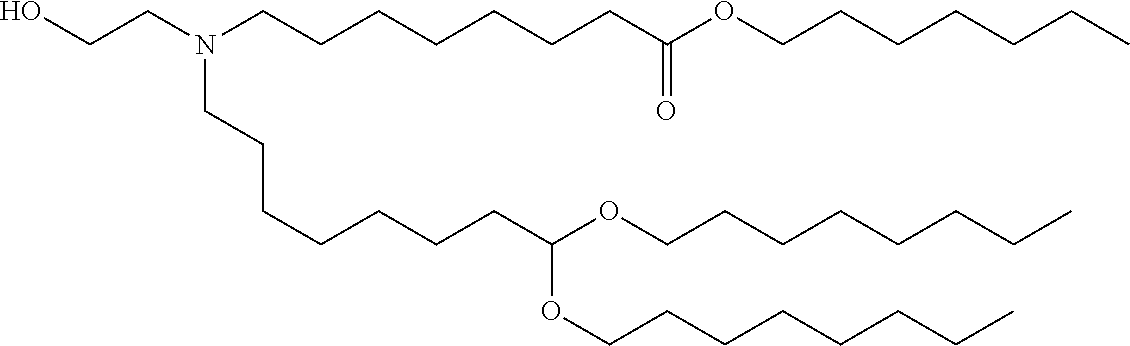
OCCN(CCCCCCCC(OCCCCCCC)=O)CCCCCCCC(OCCCCCCCC)OCCCCCCCC
